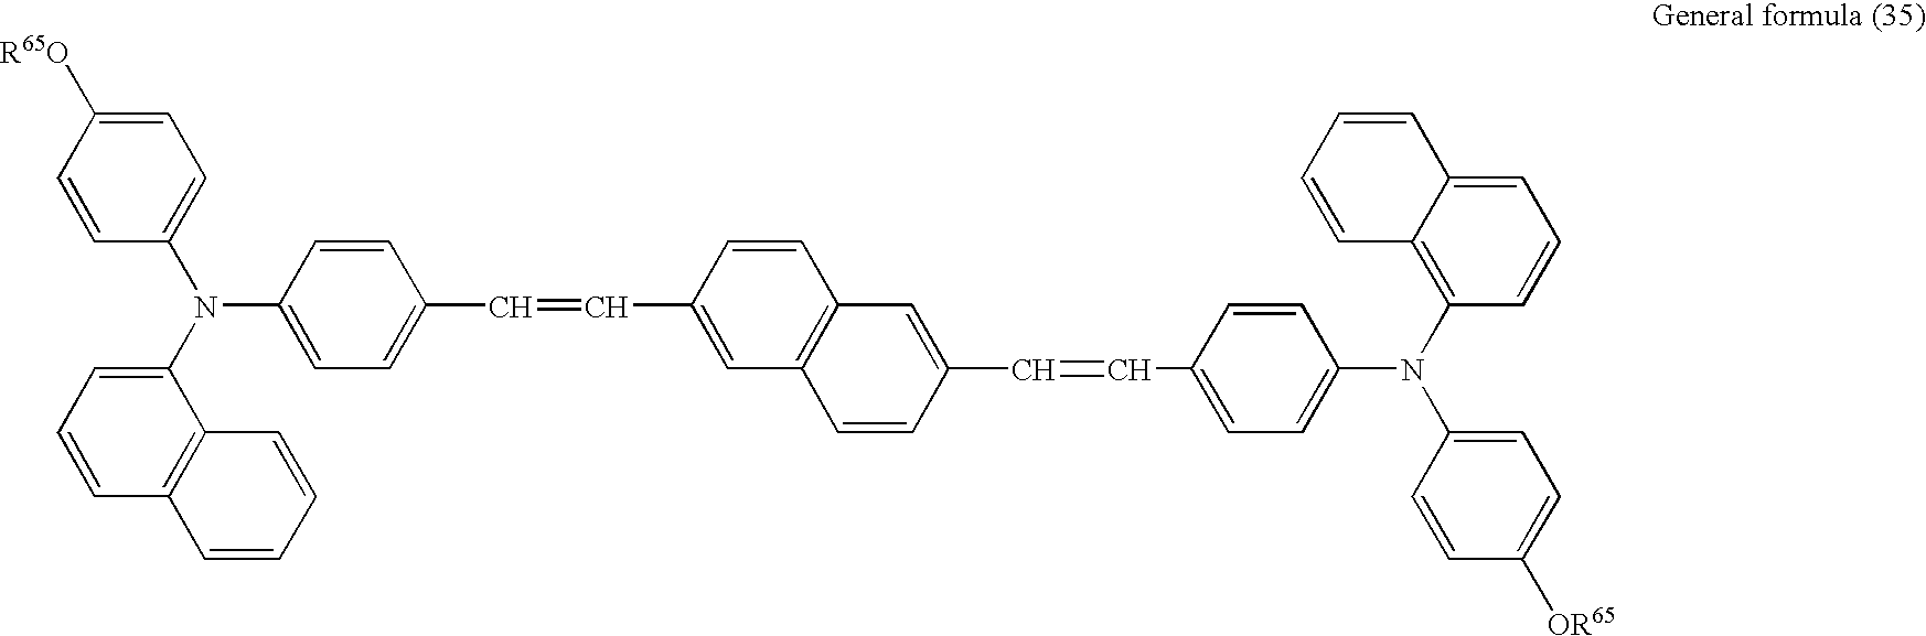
C1=C([R65O])C=CC(N(C2=CC=C(C=CC3=CC4=C(C=C3)C=C(C=CC3=CC=C(N(C5=CC=C([OR65])C=C5)C5=C6C(=CC=C5)C=CC=C6)C=C3)C=C4)C=C2)C2=CC=CC3=C2C=CC=C3)=C1
